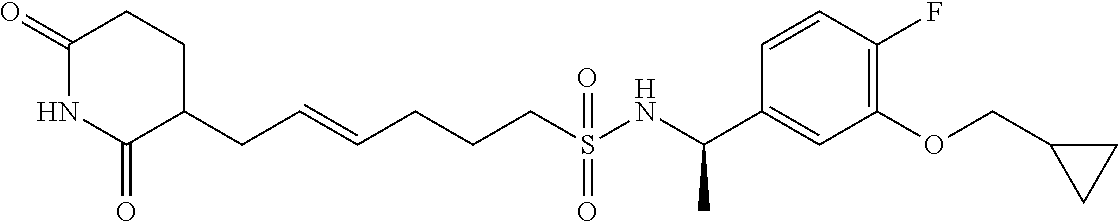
C(C=CCCCS(NC(C1=CC(OCC2CC2)=C(F)C=C1)C)(=O)=O)C1CCC(=O)NC1=O
